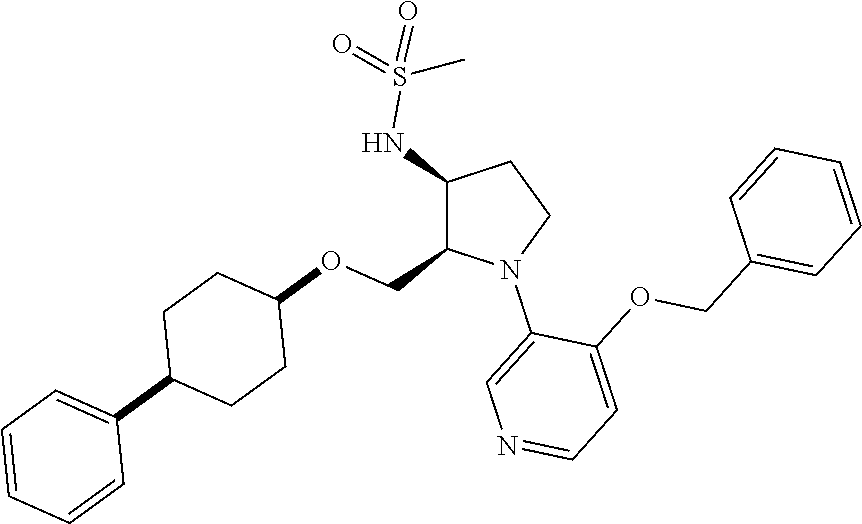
C1(NS(=O)(=O)C)C(COC2CCC(C3=CC=CC=C3)CC2)N(C2=CN=CC=C2OCC2=CC=CC=C2)CC1
